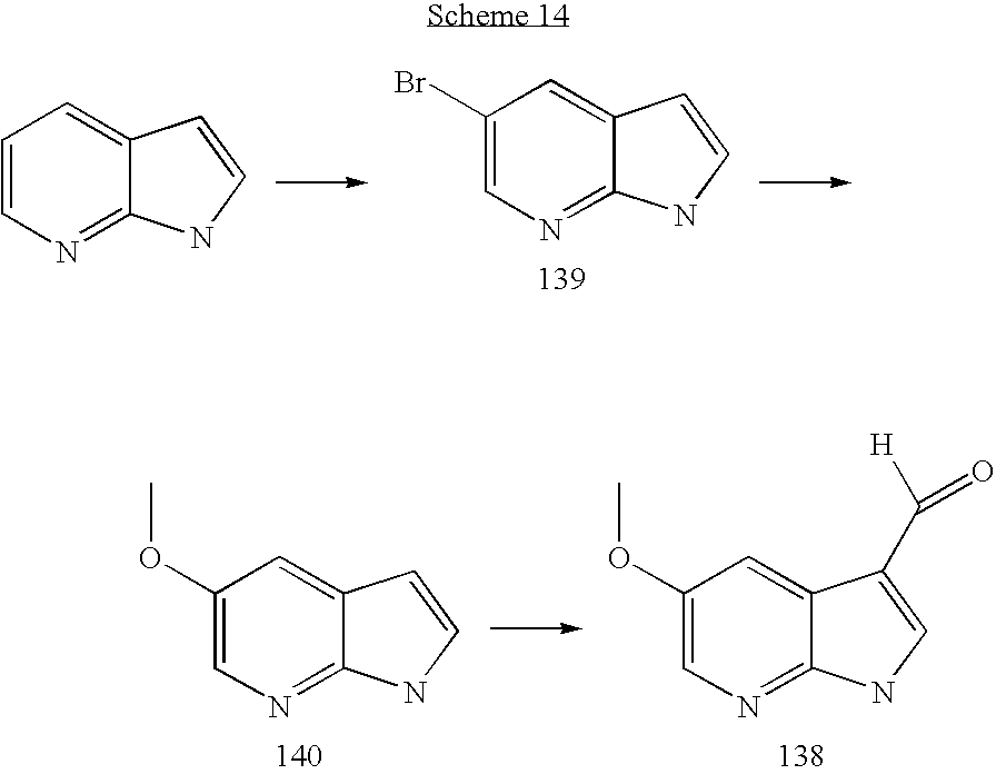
C1=C2C(=NC=C1)NC=C2.C1=C2C(=NC=C1Br)NC=C2.C1=C2C(=NC=C1OC)NC=C2.C1=C2C(=NC=C1OC)NC=C2C([H])=O
